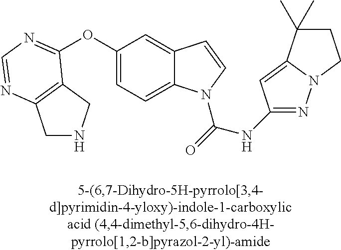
C1(OC2=NC=NC3=C2CNC3)=CC=C2C(=C1)C=CN2C(=O)NC1=NN2C(=C1)C(C)(C)CC2
